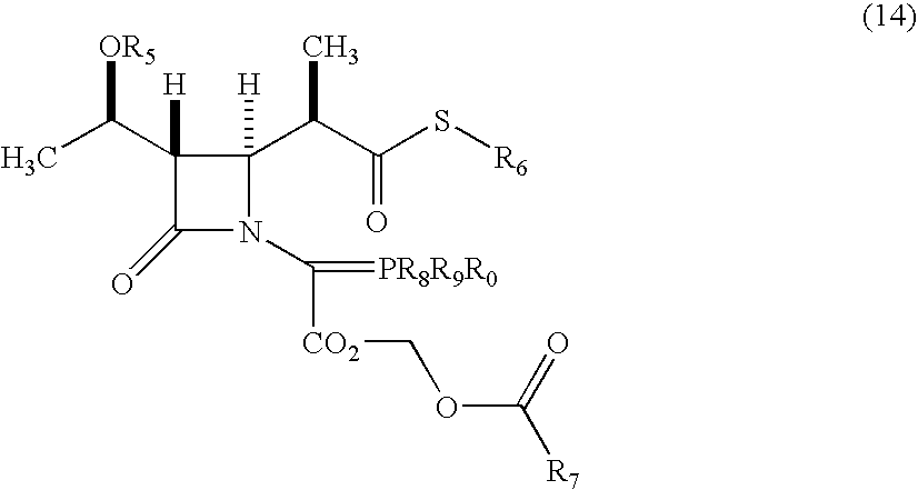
C1(C(C)[OR5])([H])C(=O)N(C(=[PR8R9R0])[CO2]COC([R7])=O)C1([H])C(C(=O)S[R6])C
